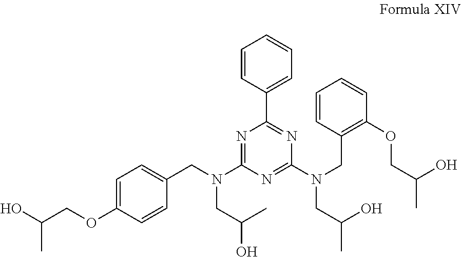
OC(COC1=CC=C(CN(C2=NC(C3=CC=CC=C3)=NC(N(CC3=C(OCC(C)O)C=CC=C3)CC(C)O)=N2)CC(O)C)C=C1)C
